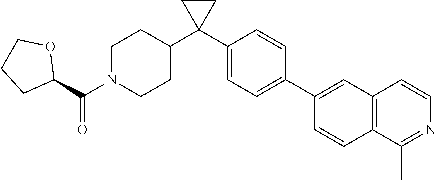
C1=C(C2=CC3=C(C=C2)C(C)=NC=C3)C=CC(C2(C3CCN(C(=O)C4CCCO4)CC3)CC2)=C1
